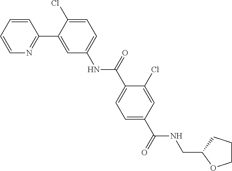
C1=CC=CN=C1C1=CC(NC(C2=CC=C(C(=O)NCC3OCCC3)C=C2Cl)=O)=CC=C1Cl
